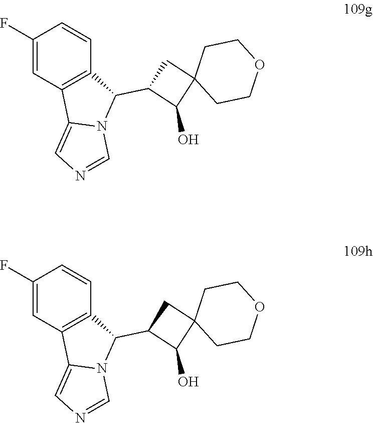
C1(F)=CC2=C(C=C1)C(C1C(O)C3(C1)CCOCC3)N1C2=CN=C1.C1(F)=CC2=C(C=C1)C(C1C(O)C3(C1)CCOCC3)N1C2=CN=C1
